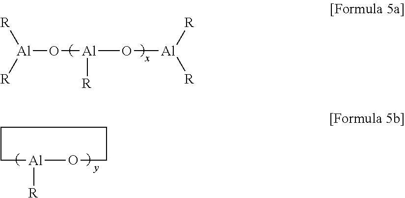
[Al](O[Al](O[Al]([R])[R])[R])([R])[R].C1[Al]([R])OCCC1
